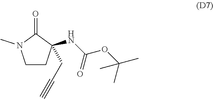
C1CC(CC#C)(NC(OC(C)(C)C)=O)C(=O)N1C
